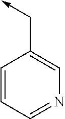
C1=CC=NC=C1C->C
